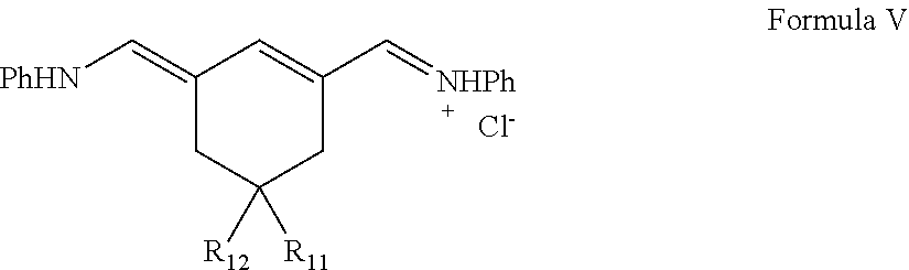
C1(=C[PhHN])CC([R12])([R11])CC(C=[NHPh])=C1.[Cl-]
